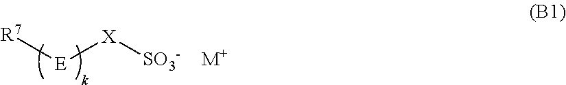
[R7][E][X][SO3-].[M+]
